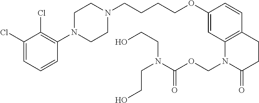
C1(Cl)=CC=CC(N2CCN(CCCCOC3=CC4=C(C=C3)CCC(=O)N4COC(N(CCO)CCO)=O)CC2)=C1Cl
